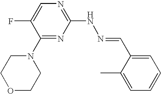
N1=C(NN=CC2=CC=CC=C2C)N=C(N2CCOCC2)C(F)=C1
